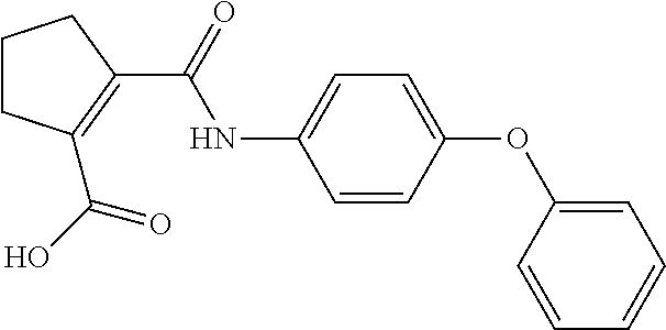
C1CCC(C(NC2=CC=C(OC3=CC=CC=C3)C=C2)=O)=C1C(O)=O
